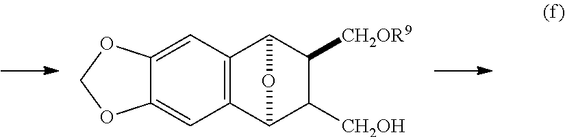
C12=CC3=C(C=C1OCO2)C1C([CH2OH])C([CH2OR9])C3O1
